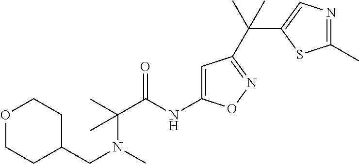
C(C(NC1=CC(C(C2=CN=C(C)S2)(C)C)=NO1)=O)(N(CC1CCOCC1)C)(C)C
